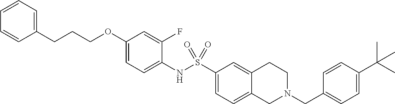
C1(OCCCC2=CC=CC=C2)=CC=C(NS(C2=CC=C3C(=C2)CCN(CC2=CC=C(C(C)(C)C)C=C2)C3)(=O)=O)C(F)=C1
